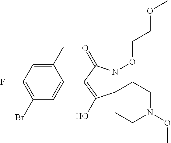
C12(N(OCCOC)C(=O)C(C3=CC(Br)=C(F)C=C3C)=C1O)CCN(OC)CC2
